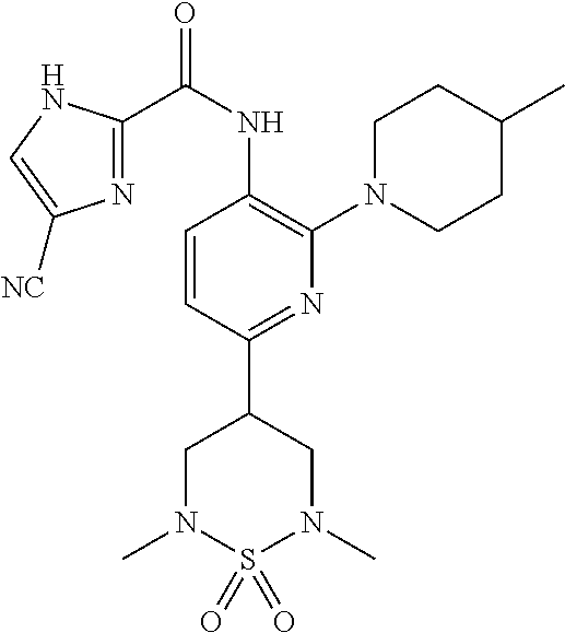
C1=CC(C2CN(C)S(=O)(=O)N(C)C2)=NC(N2CCC(C)CC2)=C1NC(C1=NC([NC])=CN1)=O
